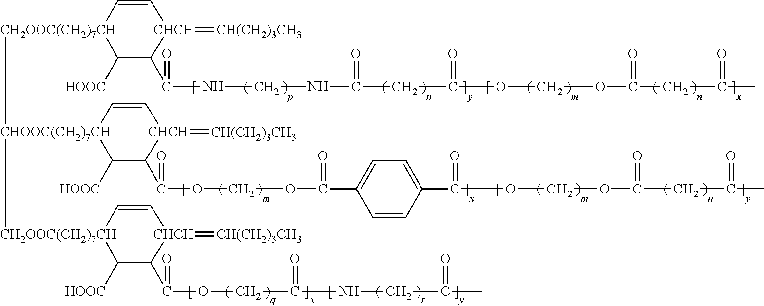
[CH2OOC(CH2)7CH]1([CHOOC(CH2)7CH]2([CH2OOC(CH2)7CH]3C([HOOC])C(C(=O)OCC(=O)NCC(=O)C)[CHCH](=[CH(CH2)3CH3])C=C3)C([HOOC])C(C(=O)OCOC(C3=CC=C(C(=O)OCOC(=O)CC(=O)C)C=C3)=O)[CHCH](=[CH(CH2)3CH3])C=C2)C([HOOC])C(C(=O)NCNC(=O)CC(=O)OCOC(=O)CC(=O)C)[CHCH](=[CH(CH2)3CH3])C=C1
